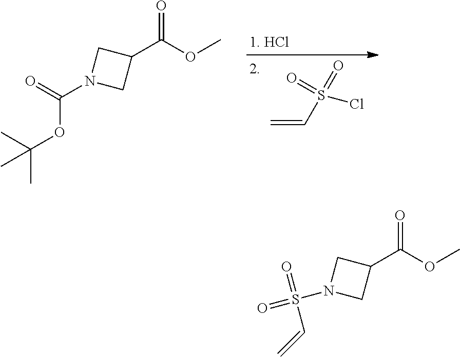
C=CS(=O)(=O)Cl.COC(C1CN(C(=O)OC(C)(C)C)C1)=O.COC(C1CN(S(=O)(=O)C=C)C1)=O
